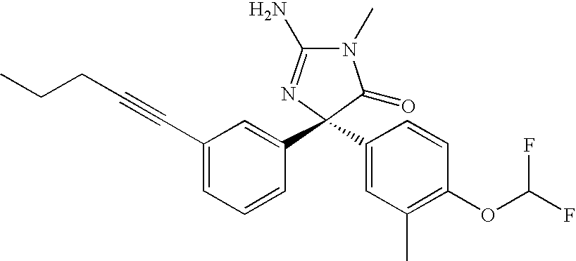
C1(C#CCCC)=CC=CC(C2(C3=CC(C)=C(OC(F)F)C=C3)C(=O)N(C)C(N)=N2)=C1
